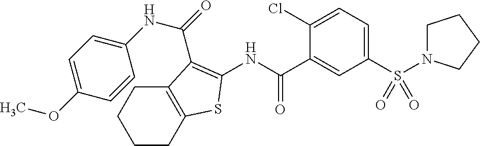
S(C1=CC=C(Cl)C(C(NC2=C(C(=O)NC3=CC=C(OC)C=C3)C3=C(CCCC3)S2)=O)=C1)(=O)(=O)N1CCCC1
